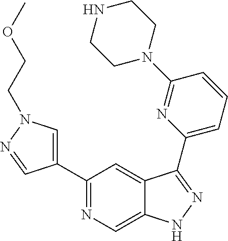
C1(C2=CN(CCOC)N=C2)=NC=C2C(=C1)C(C1=CC=CC(N3CCNCC3)=N1)=NN2
